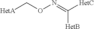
[HetA]CON=C([HetC])[HetB]
